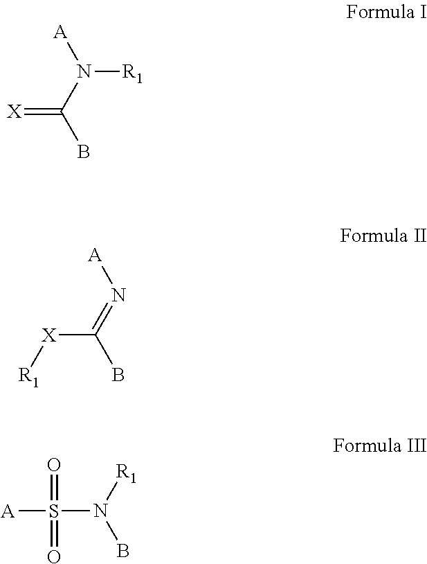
[X]=C(N([A])[R1])B.[X](C(B)=N[A])[R1].[A]S(N(B)[R1])(=O)=O
